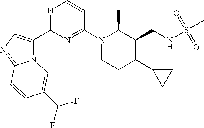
N12C(C3=NC=CC(N4CCC(C5CC5)C(CNS(C)(=O)=O)C4C)=N3)=CN=C1C=CC(C(F)F)=C2
